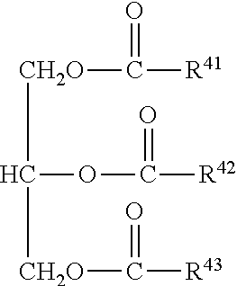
[CH2O](C(OC([R42])=O)[CH2O]C([R43])=O)C([R41])=O
